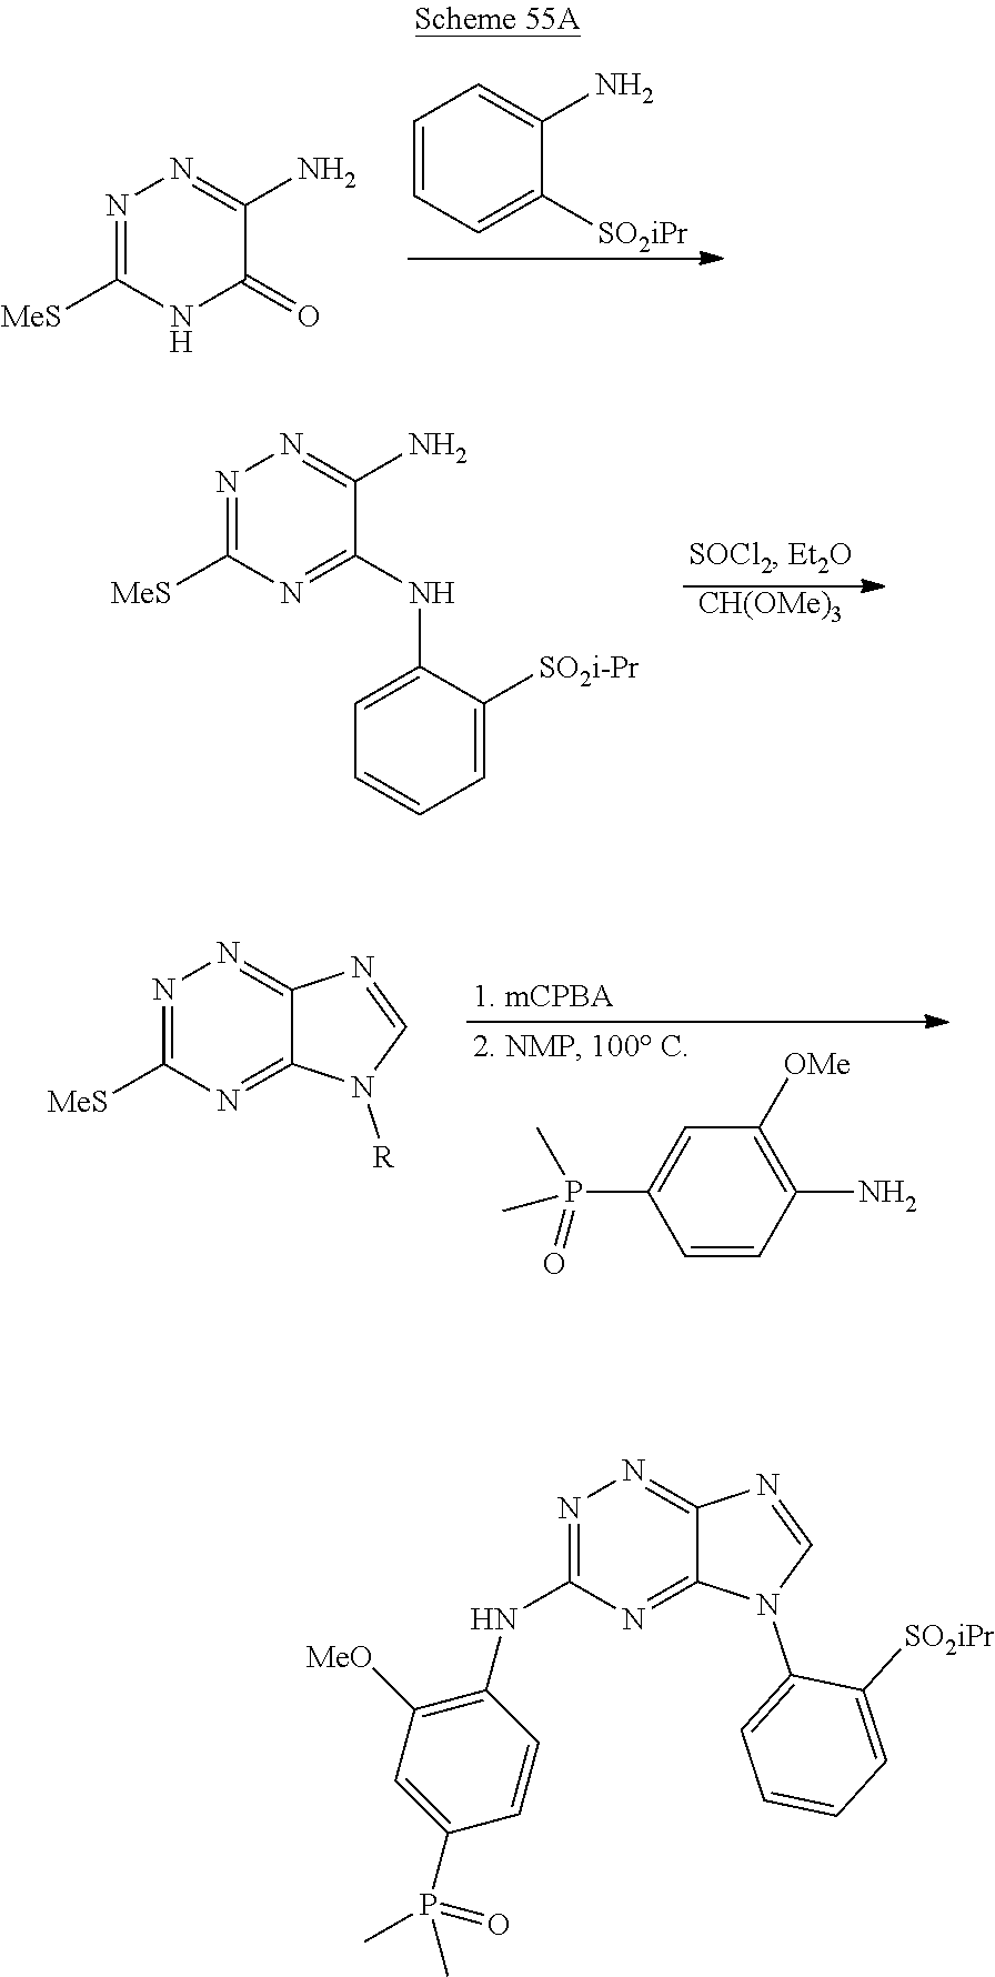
N1=C(NC2=C([MeO])C=C(P(=O)(C)C)C=C2)N=C2C(=N1)N=CN2C1=CC=CC=C1[SO2iPr].N1=C([MeS])NC(=O)C(N)=N1.C1=CC=C([SO2iPr])C(N)=C1.N1=C([MeS])N=C(NC2=CC=CC=C2[SO2i-Pr])C(N)=N1.[CH(OMe)3].N1=C([MeS])N=C2C(=N1)N=CN2[R].C1=CC(N)=C([OMe])C=C1P(C)(=O)C
